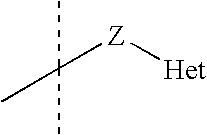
[Z]([Het])C(C)(C)C
